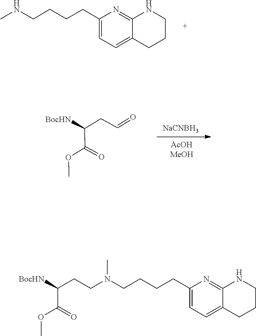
C1=C(CCCCNC)N=C2C(=C1)CCCN2.O(C(=O)C(CC=O)[BocHN])C.[NaCNBH3].CN(CCC(C(OC)=O)[BocHN])CCCCC1=CC=C2C(=N1)NCCC2
